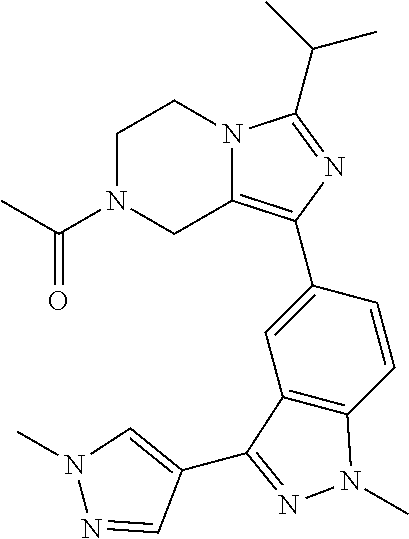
C1N(C(C)=O)CC2=C(C3=CC4=C(C=C3)N(C)N=C4C3=CN(C)N=C3)N=C(C(C)C)N2C1
